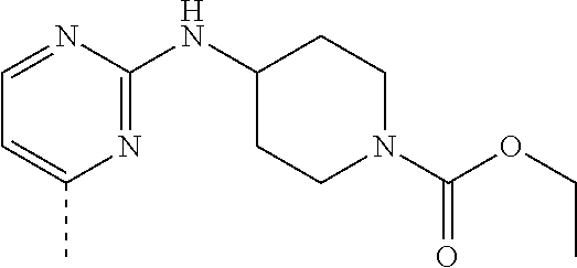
C1(NC2=NC(C)=CC=N2)CCN(C(OCC)=O)CC1
